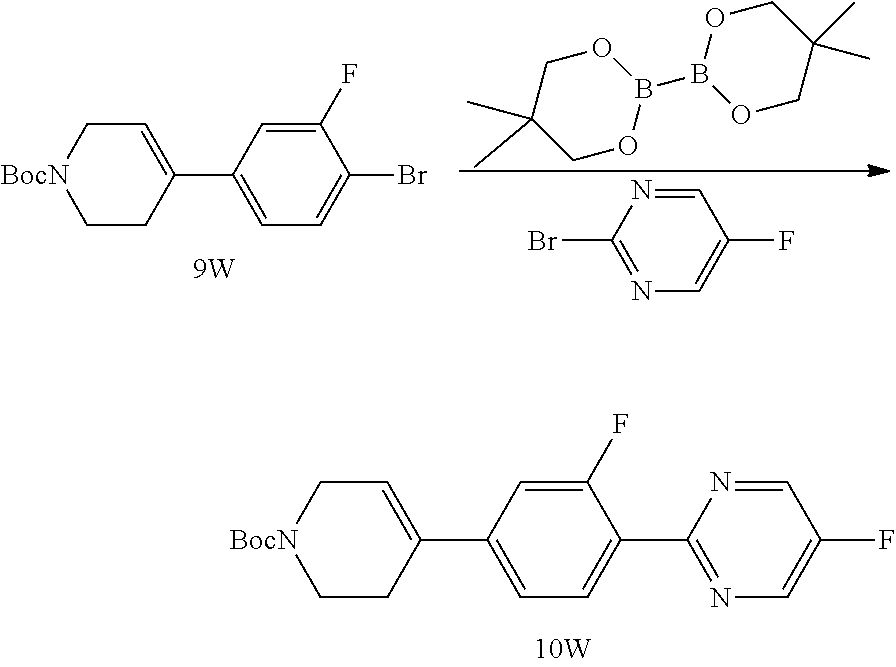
C1(Br)=NC=C(F)C=N1.C1C(C)(C)COB(B2OCC(C)(C)CO2)O1.[BocN]1CCC(C2=CC=C(Br)C(F)=C2)=CC1.[BocN]1CCC(C2=CC=C(C3=NC=C(F)C=N3)C(F)=C2)=CC1
